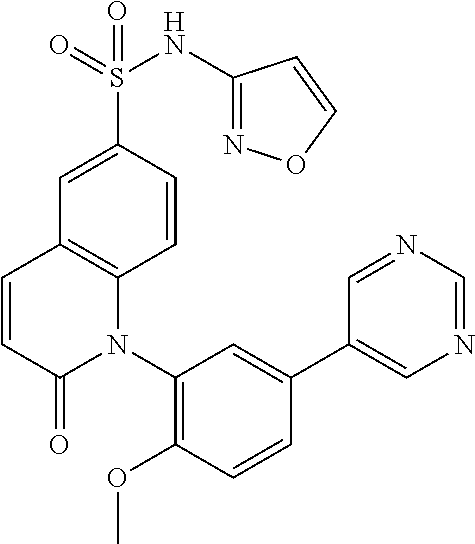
S(C1=CC2=C(C=C1)N(C1=C(OC)C=CC(C3=CN=CN=C3)=C1)C(=O)C=C2)(=O)(=O)NC1=NOC=C1
